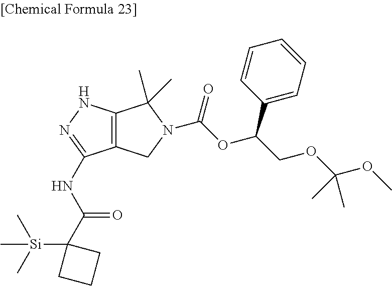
C12=C(CN(C(=O)OC(C3=CC=CC=C3)COC(OC)(C)C)C1(C)C)C(NC(C1([Si](C)(C)C)CCC1)=O)=NN2
